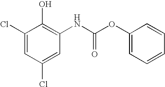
C1(Cl)=CC(Cl)=CC(NC(OC2=CC=CC=C2)=O)=C1O
